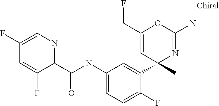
C1=C(F)C=C(F)C(C(NC2=CC=C(F)C(C3(C)N=C(N)OC(CF)=C3)=C2)=O)=N1
